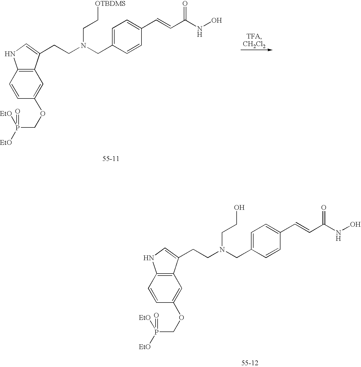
C12=C(C(CCN(CC3=CC=C(C=CC(NO)=O)C=C3)CC[OTBDMS])=CN1)C=C(OCP(=O)([EtO])[EtO])C=C2.C12=C(C(CCN(CC3=CC=C(C=CC(NO)=O)C=C3)CCO)=CN1)C=C(OCP(=O)([EtO])[EtO])C=C2
